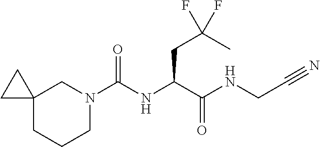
C12(CN(C(NC(C(NCC#N)=O)CC(C)(F)F)=O)CCC1)CC2
